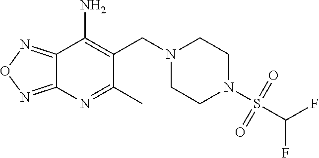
C(C1=C(N)C2=NON=C2N=C1C)N1CCN(S(C(F)F)(=O)=O)CC1
